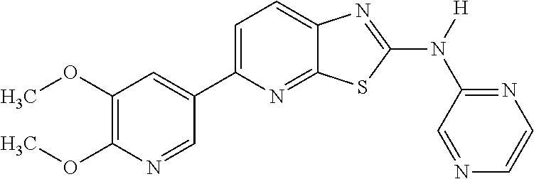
C1(OC)=C(OC)N=CC(C2=CC=C3C(=N2)SC(N([H])C2=NC=CN=C2)=N3)=C1
